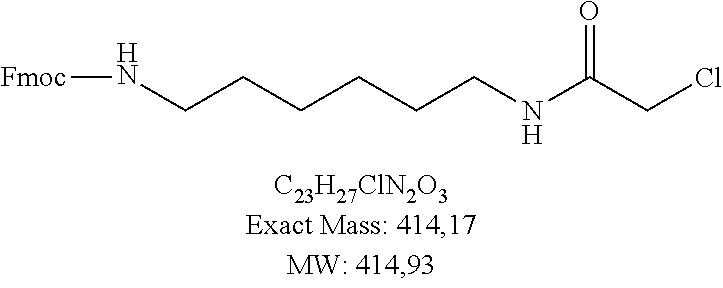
C(CCCNC(CCl)=O)CCN[Fmoc]
